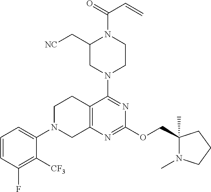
C1(C[NC])CN(C2=NC(OCC3(C)N(C)CCC3)=NC3=C2CCN(C2=CC=CC(F)=C2[CF3])C3)CCN1C(=O)C=C
